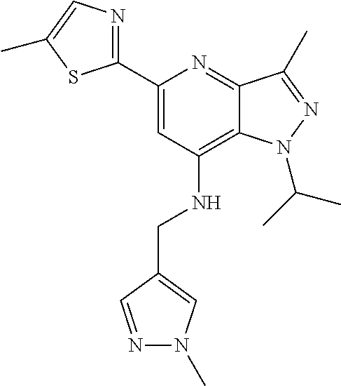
C1(C2=CC(NCC3=CN(C)N=C3)=C3C(=N2)C(C)=NN3C(C)C)=NC=C(C)S1
